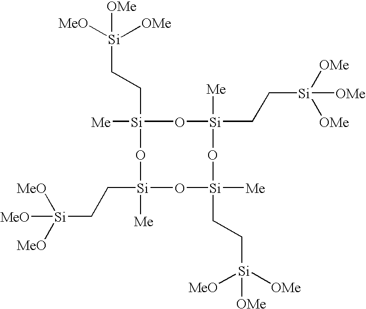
O1[Si](CC[Si]([OMe])([MeO])[OMe])([Me])O[Si]([Me])(CC[Si]([OMe])([OMe])[OMe])O[Si]([Me])(CC[Si]([OMe])([OMe])[MeO])O[Si]1([Me])CC[Si]([MeO])([MeO])[MeO]
